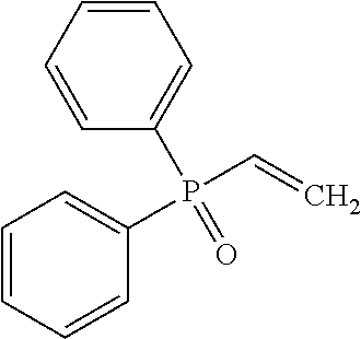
C1=CC=CC(P(=O)(C=C)C2=CC=CC=C2)=C1
